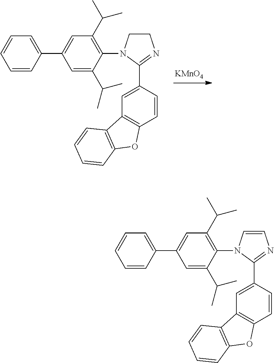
C1=CC(C2=CC(C(C)C)=C(N3CCN=C3C3=CC4=C(C=C3)OC3=C4C=CC=C3)C(C(C)C)=C2)=CC=C1.[KMnO4].C1=CC(C2=CC(C(C)C)=C(N3C=CN=C3C3=CC4=C(C=C3)OC3=C4C=CC=C3)C(C(C)C)=C2)=CC=C1
